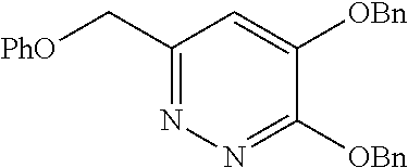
C(C1=NN=C([OBn])C([OBn])=C1)[PhO]
